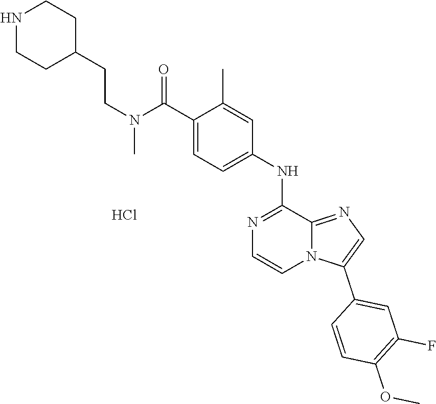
N1=C(NC2=CC=C(C(N(C)CCC3CCNCC3)=O)C(C)=C2)C2=NC=C(C3=CC(F)=C(OC)C=C3)N2C=C1.Cl
